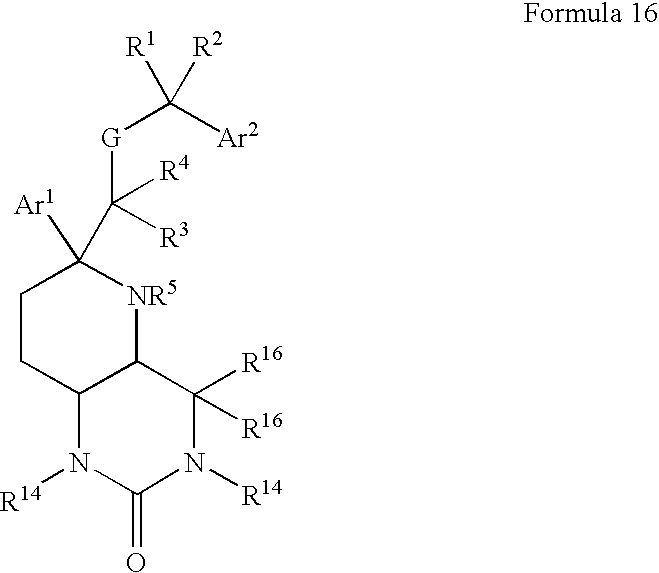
C1CC2N([R14])C(=O)N([R14])C([R16])([R16])C2[NR5]C1([Ar1])C([G]C([Ar2])([R1])[R2])([R4])[R3]
